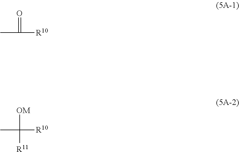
CC(=O)[R10].CC([OM])([R10])[R11]
